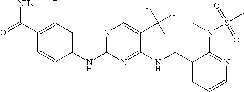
NC(C1=C(F)C=C(NC2=NC=C(C(F)(F)F)C(NCC3=CC=CN=C3N(S(C)(=O)=O)C)=N2)C=C1)=O
